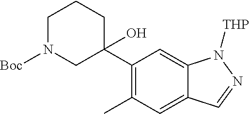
C1(C2(O)CCCN([Boc])C2)=C(C)C=C2C(=C1)N([THP])N=C2
